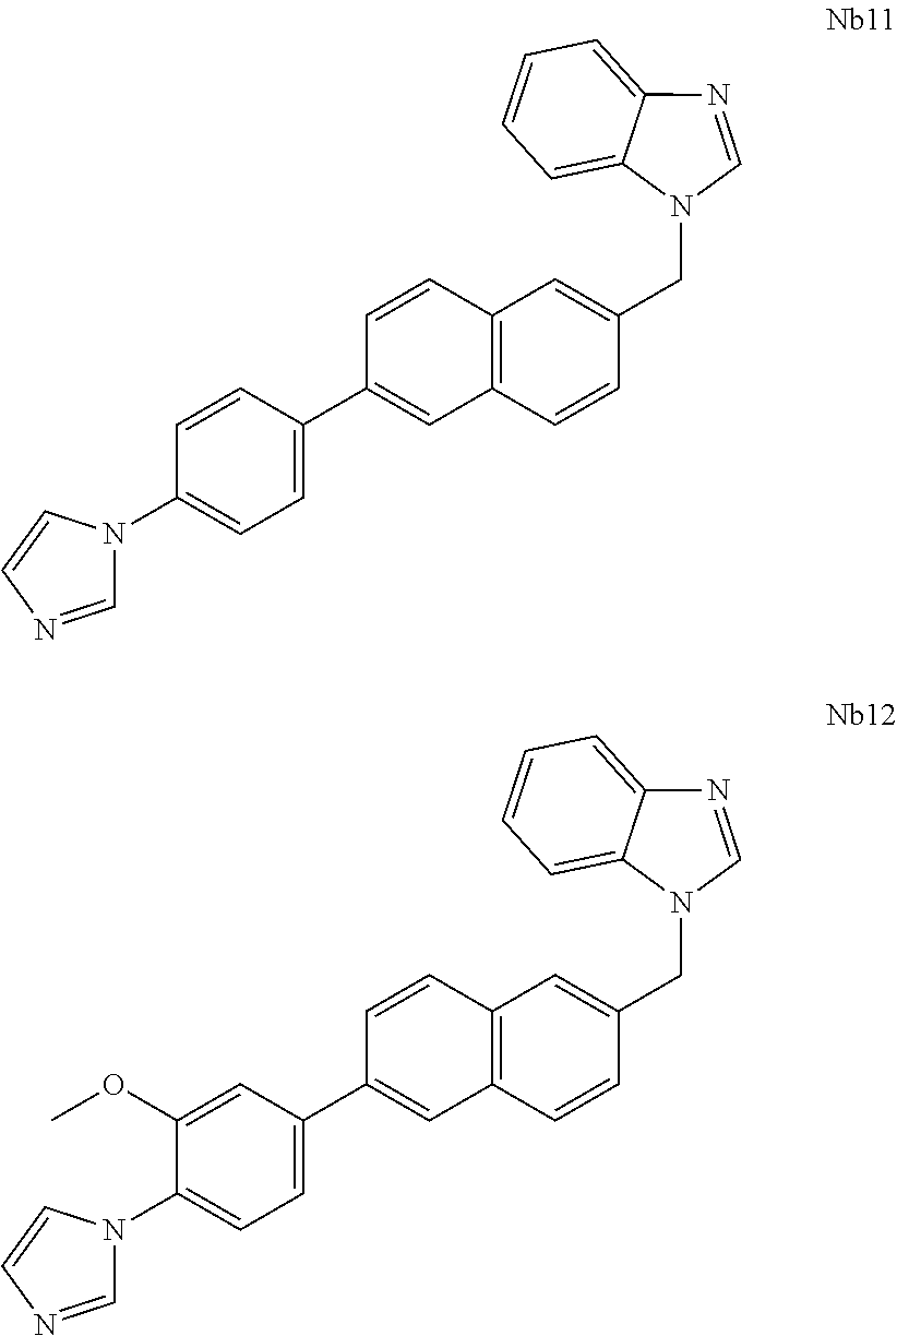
C1=CC=C2C(=C1)N=CN2CC1=CC2=C(C=C1)C=C(C1=CC=C(N3C=NC=C3)C=C1)C=C2.C1=CC=C2C(=C1)N=CN2CC1=CC2=C(C=C1)C=C(C1=CC=C(N3C=NC=C3)C(OC)=C1)C=C2
